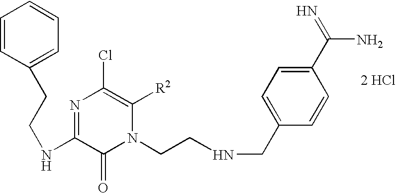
C1=CC(CCNC2=NC(Cl)=C([R2])N(CCNCC3=CC=C(C(=N)N)C=C3)C2=O)=CC=C1.[2 HCl]
